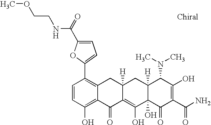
C1=CC(O)=C2C(=C1C1=CC=C(C(=O)NCCOC)O1)CC1([H])C(=C(O)C3(O)C([H])(C1)C(N(C)C)C(O)=C(C(N)=O)C3=O)C2=O
